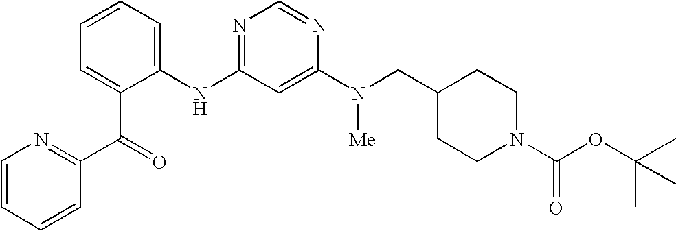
C1=CC=C(NC2=NC=NC(N([Me])CC3CCN(C(OC(C)(C)C)=O)CC3)=C2)C(C(=O)C2=NC=CC=C2)=C1
